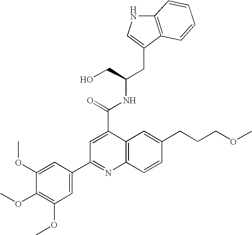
C12=C(C(CC(CO)NC(=O)C3=CC(C4=CC(OC)=C(OC)C(OC)=C4)=NC4=C3C=C(CCCOC)C=C4)=CN1)C=CC=C2
